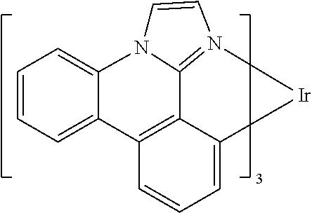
C12=C3C=CC=C1[Ir]N1=C2N(C2=CC=CC=C32)C=C1
